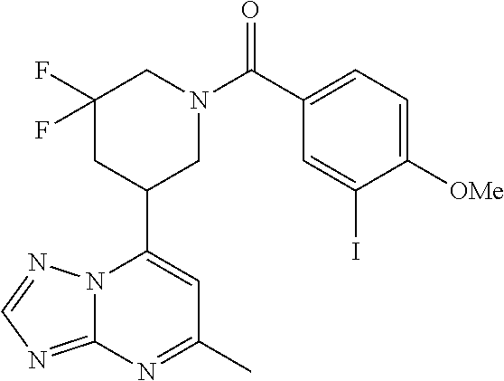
N12C(=NC=N1)N=C(C)C=C2C1CN(C(=O)C2=CC=C([OMe])C(I)=C2)CC(F)(F)C1
